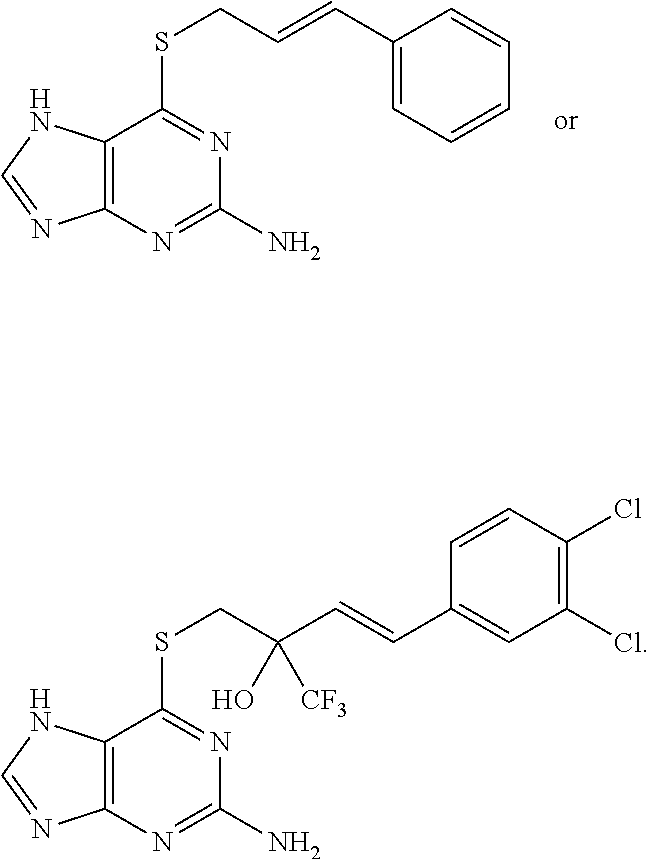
C12=C(N=C(N)N=C1SCC=CC1=CC=CC=C1)N=CN2.C12=C(N=C(N)N=C1SCC(C=CC1=CC(Cl)=C(Cl)C=C1)(O)[CF3])N=CN2
